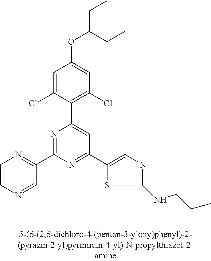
C1=C(Cl)C(C2=CC(C3=CN=C(NCCC)S3)=NC(C3=NC=CN=C3)=N2)=C(Cl)C=C1OC(CC)CC
